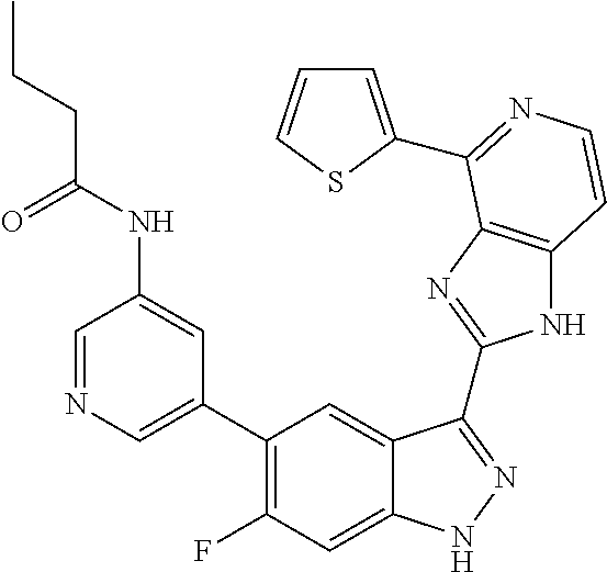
C1=C(C2=C(F)C=C3C(=C2)C(C2=NC4=C(N2)C=CN=C4C2=CC=CS2)=NN3)C=C(NC(CCC)=O)C=N1
